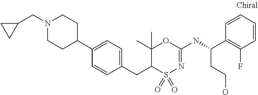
C1(C2CCN(CC3CC3)CC2)=CC=C(CC2S(=O)(=O)N=C(NC(C3=C(F)C=CC=C3)CCO)OC2(C)C)C=C1
